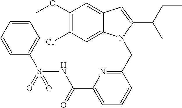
C1(OC)=C(Cl)C=C2C(=C1)C=C(C(CC)C)N2CC1=NC(C(=O)NS(C2=CC=CC=C2)(=O)=O)=CC=C1
